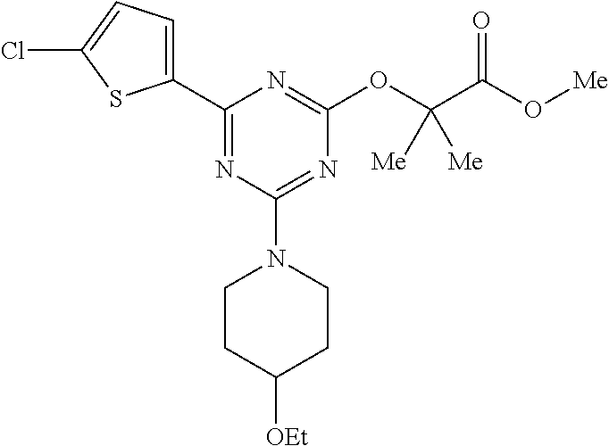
C1(C2=NC(N3CCC([OEt])CC3)=NC(OC(C(O[Me])=O)([Me])[Me])=N2)=CC=C(Cl)S1
